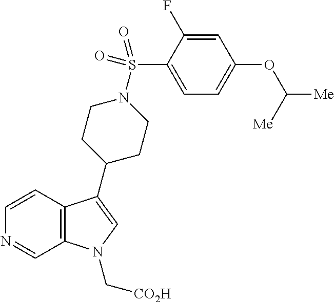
C12=C(C=CN=C1)C(C1CCN(S(C3=CC=C(OC([Me])[Me])C=C3F)(=O)=O)CC1)=CN2C[CO2H]
